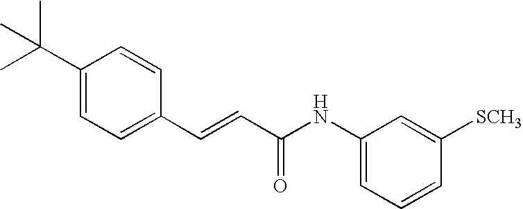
C(=CC(=O)NC1=CC=CC([SCH3])=C1)C1=CC=C(C(C)(C)C)C=C1
